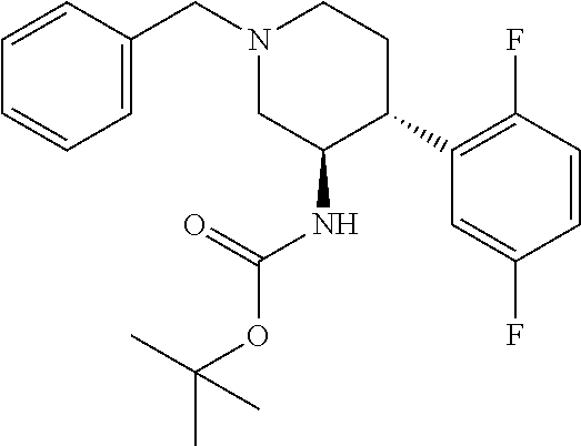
C1=CC(CN2CC(NC(=O)OC(C)(C)C)C(C3=C(F)C=CC(F)=C3)CC2)=CC=C1
